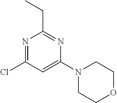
C1(Cl)=NC(CC)=NC(N2CCOCC2)=C1
